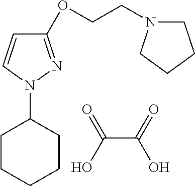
OC(=O)C(O)=O.C1CCCCC1N1N=C(OCCN2CCCC2)C=C1
